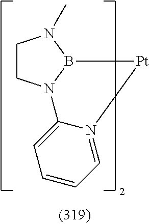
C1CN2B(N1C)[Pt]N1=CC=CC=C21
